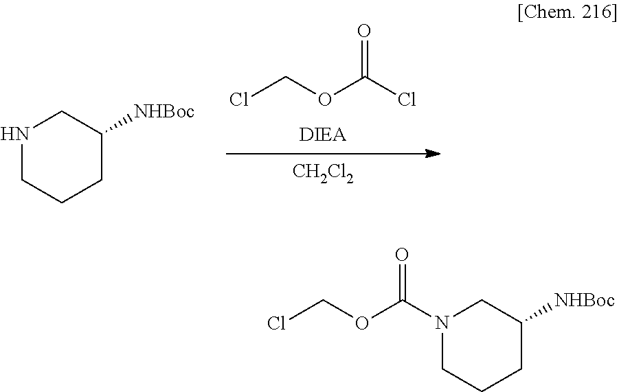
ClCOC(Cl)=O.[CH2Cl2].N1CCCC([NHBoc])C1.N1(C(OCCl)=O)CCCC([NHBoc])C1
